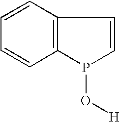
C12=C(P(O[H])C=C1)C=CC=C2
